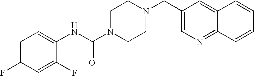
C1(CN2CCN(C(NC3=CC=C(F)C=C3F)=O)CC2)=CN=C2C(=C1)C=CC=C2
